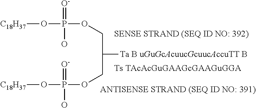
[C18H37]OP(OCC(COP(=[O-])(O[C18H37])O)[Ta B uGuGcAcuucGcuucAccuTT B])(=[O-])O
